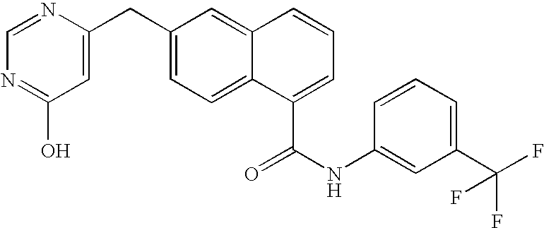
C1(CC2=CC(O)=NC=N2)=CC=C2C(=C1)C=CC=C2C(NC1=CC(C(F)(F)F)=CC=C1)=O
